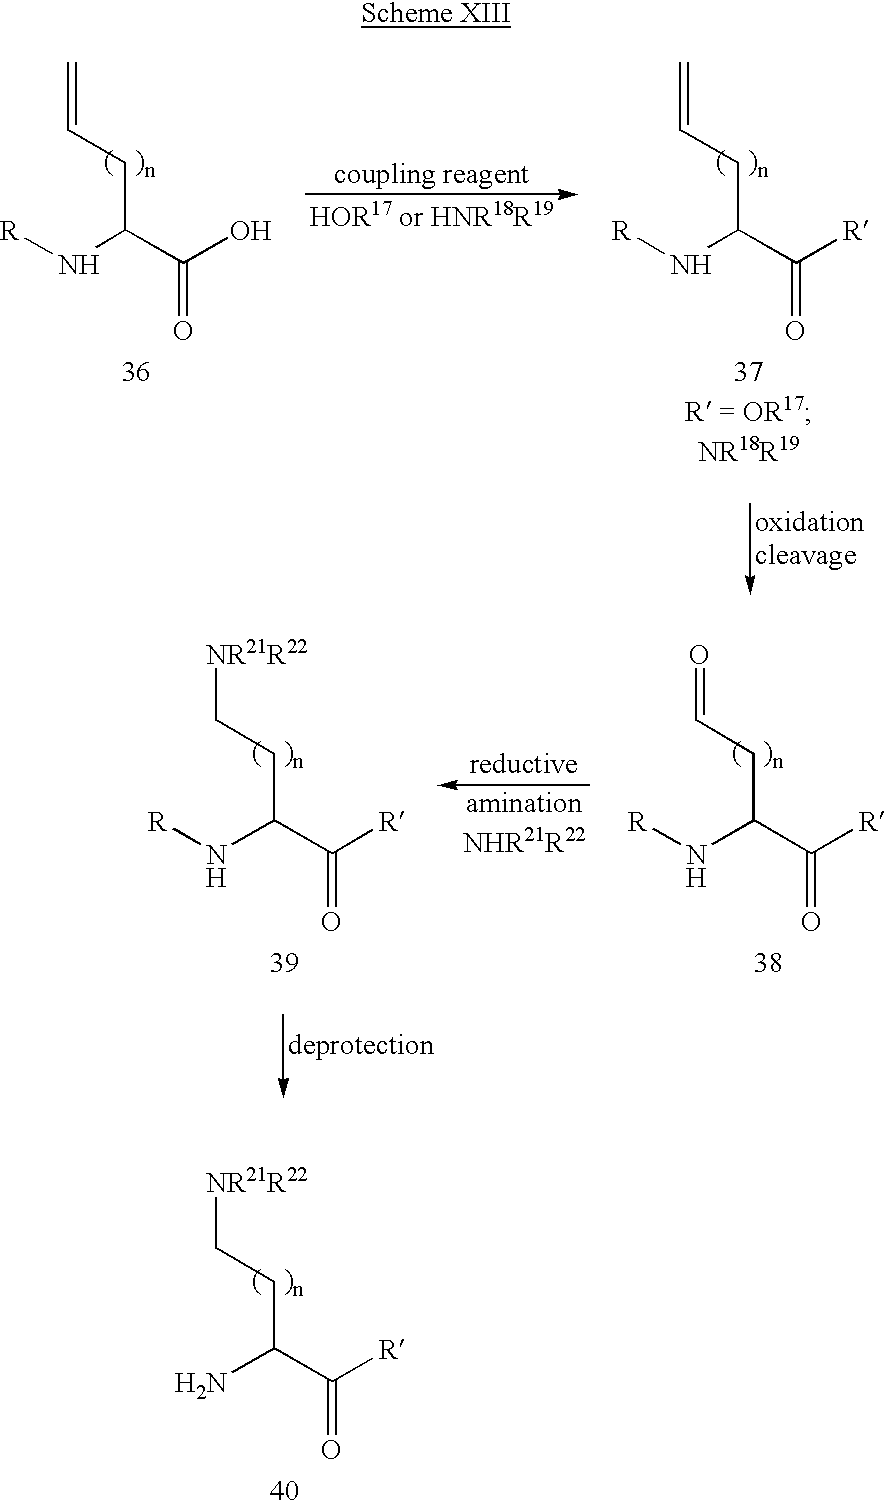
[R]NC(CC=C)C(O)=O.[R]NC(CC=C)C([R])=O.[R]NC(CC[NR21R22])C([R])=O.[R]NC(CC=O)C([R])=O.NC(CC[NR21R22])C([R])=O
